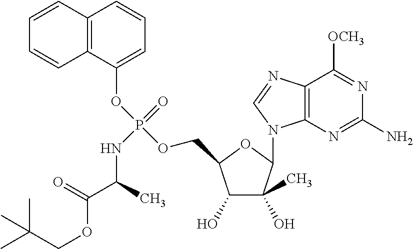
C12=C(N=C(N)N=C1[OCH3])N(C1C(O)(C)C(O)C(COP(OC3=CC=CC4=C3C=CC=C4)(=O)NC(C(OCC(C)(C)C)=O)C)O1)C=N2
